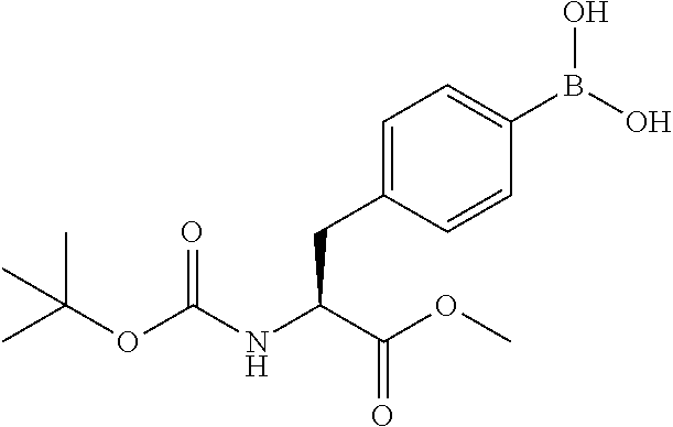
C1(B(O)O)=CC=C(CC(C(=O)OC)NC(=O)OC(C)(C)C)C=C1
